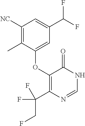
C1(OC2=CC(C(F)F)=CC([NC])=C2C)=C(C(CF)(F)F)N=CNC1=O
